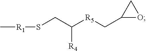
C[R1]SCC([R5]CC1OC1)[R4]
